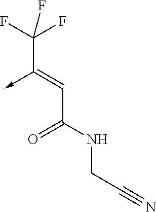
C(C(NCC#N)=O)=C(->C)C(F)(F)F
